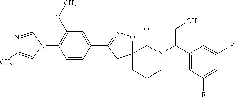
N1=CN(C2=C(OC)C=C(C3=NOC4(C3)CCCN(C(C3=CC(F)=CC(F)=C3)CO)C4=O)C=C2)C=C1C
